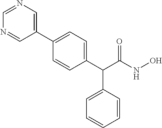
C1=NC=C(C2=CC=C(C(C3=CC=CC=C3)C(NO)=O)C=C2)C=N1
